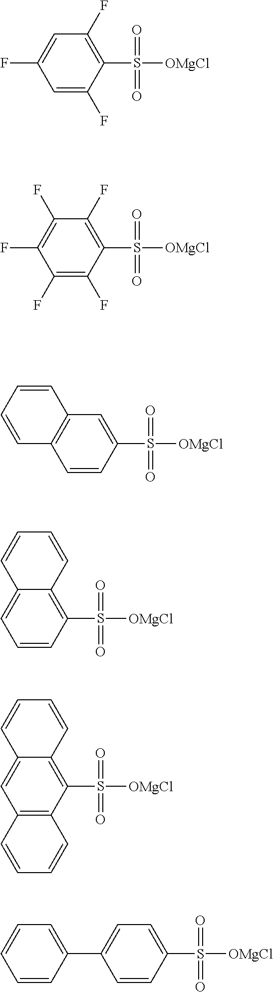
C1(S([OMgCl])(=O)=O)=C(F)C=C(F)C=C1F.C1(S([OMgCl])(=O)=O)=C(F)C(F)=C(F)C(F)=C1F.C1(S([OMgCl])(=O)=O)=CC2=C(C=C1)C=CC=C2.C1(S([OMgCl])(=O)=O)=C2C(=CC=C1)C=CC=C2.C1(S([OMgCl])(=O)=O)=C2C(=CC3=C1C=CC=C3)C=CC=C2.C1(S([OMgCl])(=O)=O)=CC=C(C2=CC=CC=C2)C=C1
